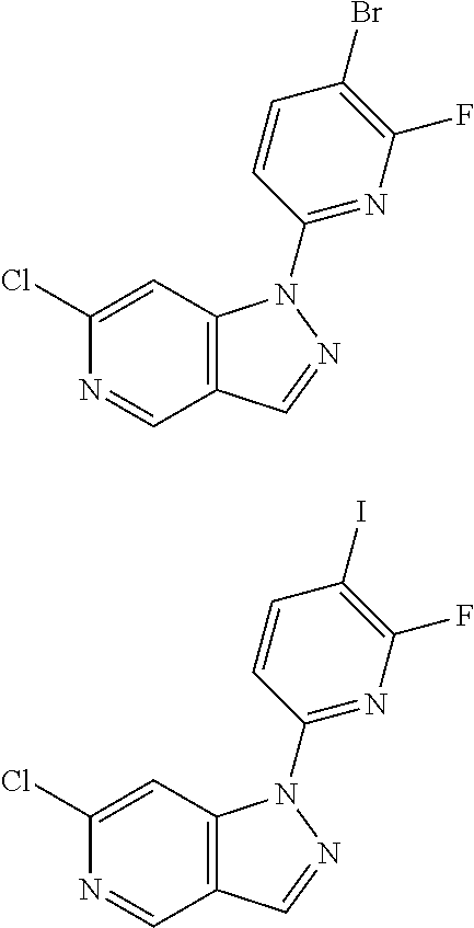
C12=C(C=C(Cl)N=C1)N(C1=NC(F)=C(Br)C=C1)N=C2.C12=C(C=C(Cl)N=C1)N(C1=NC(F)=C(I)C=C1)N=C2
